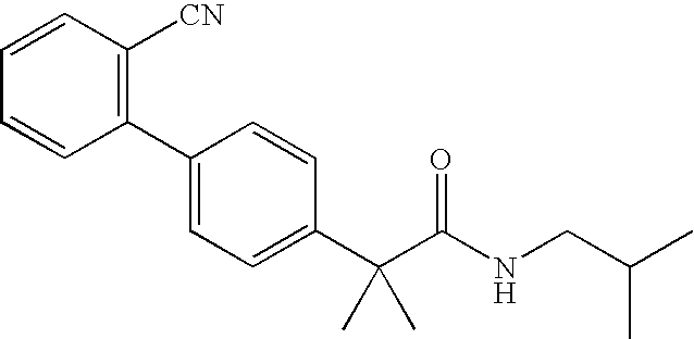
C1(C2=CC=C(C(C(NCC(C)C)=O)(C)C)C=C2)=C([CN])C=CC=C1
